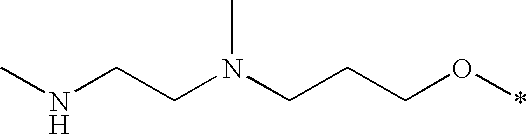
CNCCN(CCCO*)C
